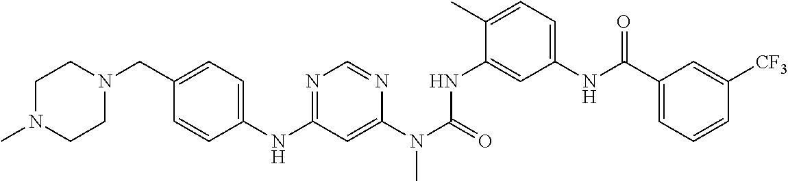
C1(NC2=NC=NC(N(C(=O)NC3=CC(NC(C4=CC=CC([CF3])=C4)=O)=CC=C3C)C)=C2)=CC=C(CN2CCN(C)CC2)C=C1
